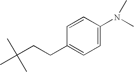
C1=CC(CCC(C)(C)C)=CC=C1N(C)C
